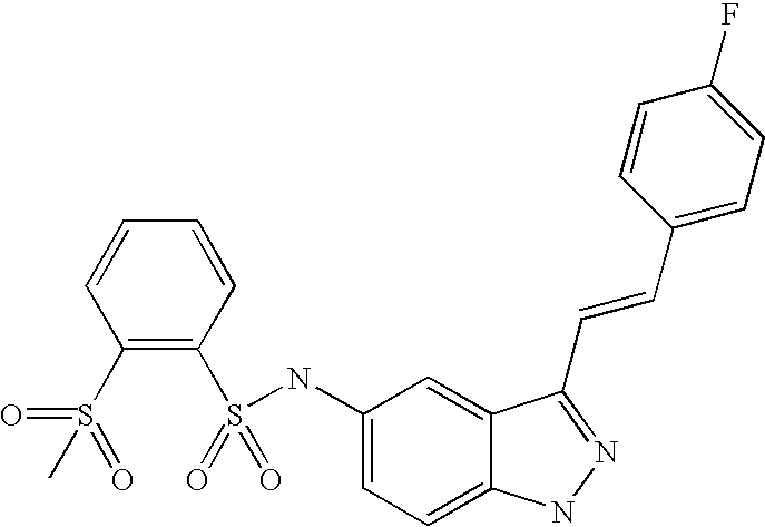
C1=CC=CC(S(=O)(=O)NC2=CC=C3C(=C2)C(C=CC2=CC=C(F)C=C2)=NN3)=C1S(=O)(C)=O
